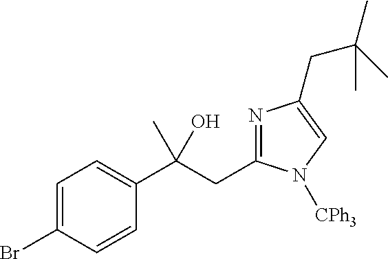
C1=C(Br)C=CC(C(CC2=NC(CC(C)(C)C)=CN2[CPh3])(O)C)=C1
